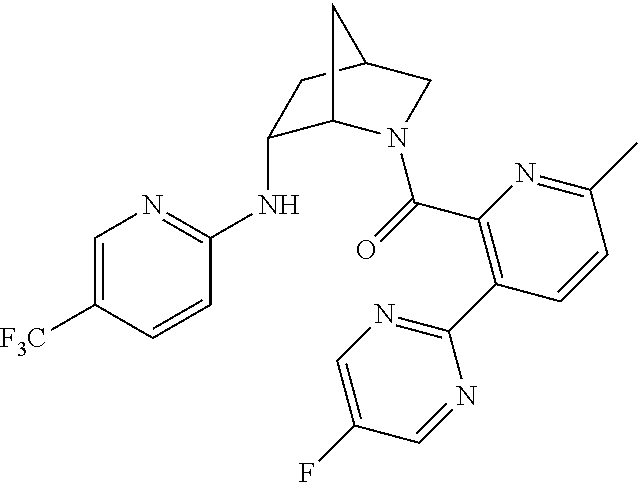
C1=C([F3C])C=CC(NC2C3N(C(=O)C4=C(C5=NC=C(F)C=N5)C=CC(C)=N4)CC(C2)C3)=N1
